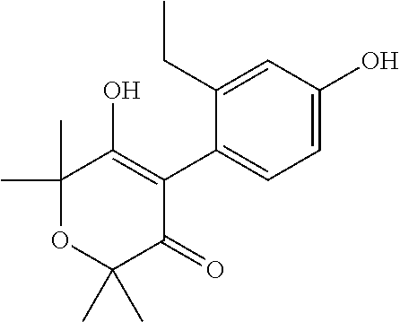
C1=C(O)C=C(CC)C(C2=C(O)C(C)(C)OC(C)(C)C2=O)=C1
